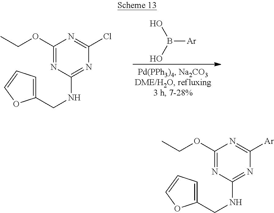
C1(OCC)=NC(NCC2=CC=CO2)=NC(Cl)=N1.[Ar]B(O)O.C1(OCC)=NC(NCC2=CC=CO2)=NC([Ar])=N1
